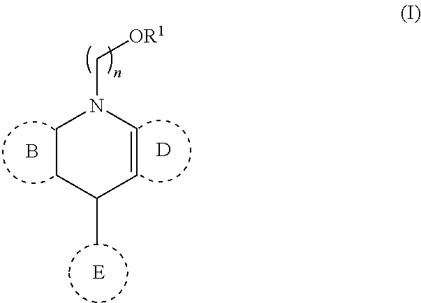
C1CC(C)C=CN1C[OR1].B.[D]
